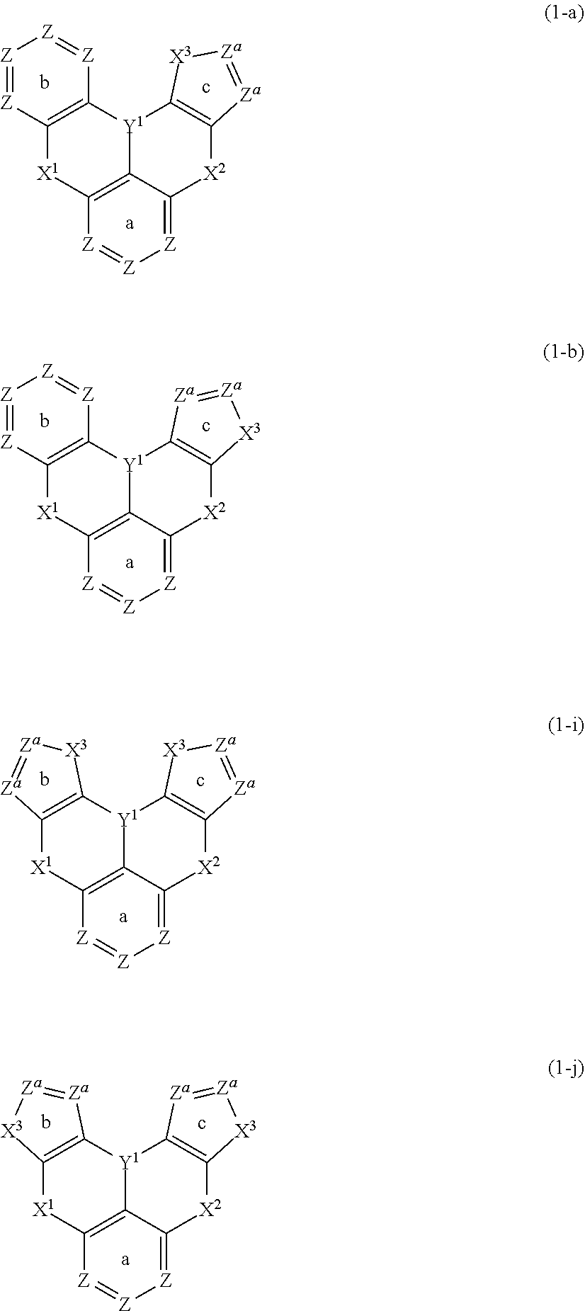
[Z]1=[Z]C2=C([Z]=[Z]1)[Y1]1C3=C([X1]2)[Z]=[Z][Z]=C3[X2]C2=C1[X3][Za]=[Za]2.[Z]1=[Z]C2=C([Z]=[Z]1)[Y1]1C3=C([X1]2)[Z]=[Z][Z]=C3[X2]C2=C1[Za]=[Za][X3]2.C12=C([Y1]3C4=C([X1]1)[Z]=[Z][Z]=C4[X2]C1=C3[X3][Za]=[Za]1)[X3][Za]=[Za]2.C12=C([Y1]3C4=C([X1]1)[Z]=[Z][Z]=C4[X2]C1=C3[Za]=[Za][X3]1)[Za]=[Za][X3]2
